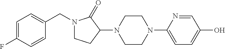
C1=C(F)C=CC(CN2CCC(N3CCN(C4=CC=C(O)C=N4)CC3)C2=O)=C1
